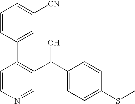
C1=CN=CC(C(C2=CC=C(SC)C=C2)O)=C1C1=CC([CN])=CC=C1
